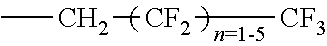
CC[CF2][CF3]
